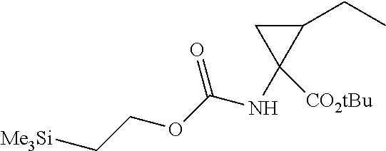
C1(CC)CC1([CO2tBu])NC(OCC[Me3Si])=O
